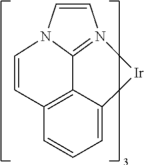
N12=C3N(C=C1)C=CC1=C3C(=CC=C1)[Ir]2
